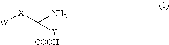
[W][X]C([COOH])(N)[Y]
